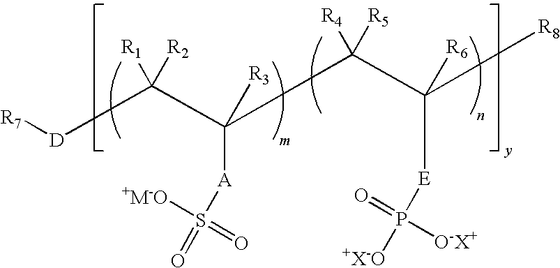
[R7][D]C(C(C(C([R8])([R6])[E]P([O-X+])(=O)[+X-O])([R4])[R5])([A]S(=O)([+M-O])=O)[R3])([R1])[R2]
